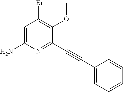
C1=C(N)N=C(C#CC2=CC=CC=C2)C(OC)=C1Br
